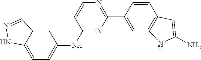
N1=C(NC2=CC=C3C(=C2)C=NN3)C=CN=C1C1=CC2=C(C=C1)C=C(N)N2
